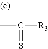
CC(=S)[R3]
